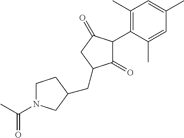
C1(=O)C(C2=C(C)C=C(C)C=C2C)C(=O)CC1CC1CN(C(C)=O)CC1
